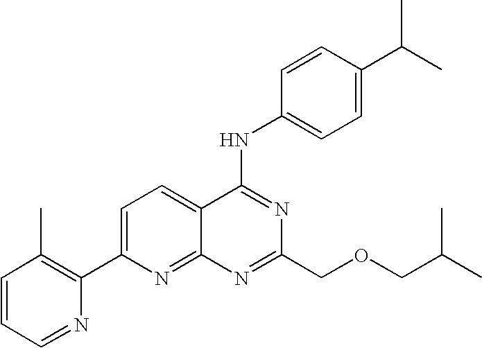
C1=CC=NC(C2=CC=C3C(=N2)N=C(COCC(C)C)N=C3NC2=CC=C(C(C)C)C=C2)=C1C
